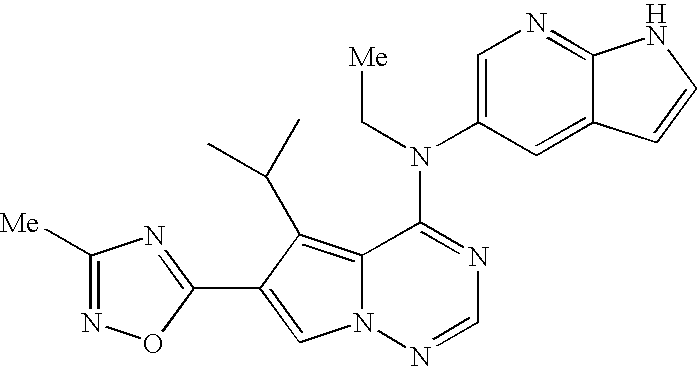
C1=C(N(C2=NC=NN3C2=C(C(C)C)C(C2=NC([Me])=NO2)=C3)C[Me])C=C2C(=N1)NC=C2
